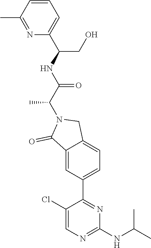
C1(NC(C)C)=NC=C(Cl)C(C2=CC=C3C(=C2)C(=O)N(C(C(NC(C2=CC=CC(C)=N2)CO)=O)C)C3)=N1
